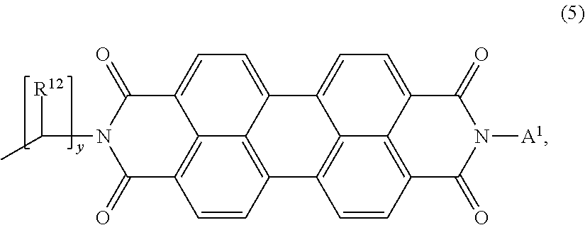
C12=CC=C3C4=C(C=CC(=C14)C(=O)N(C(C)[R12])C2=O)C1=C2C3=CC=C3C2=C(C=C1)C(=O)N([A1])C3=O
